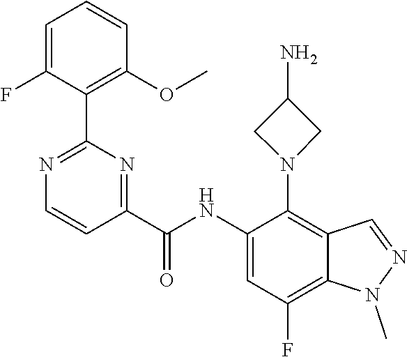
C1=C(F)C(C2=NC=CC(C(NC3=CC(F)=C4C(=C3N3CC(N)C3)C=NN4C)=O)=N2)=C(OC)C=C1
